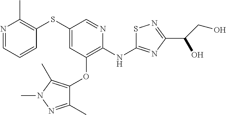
N1=CC=CC(SC2=CC(OC3=C(C)N(C)N=C3C)=C(NC3=NC(C(O)CO)=NS3)N=C2)=C1C
